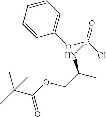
N(C(COC(C(C)(C)C)=O)C)P(=O)(Cl)OC1=CC=CC=C1
